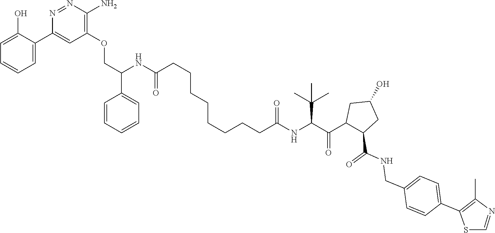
C1=C(O)C(C2=CC(OCC(NC(=O)CCCCCCCCC(NC(C(C3C(C(=O)NCC4=CC=C(C5=C(C)N=CS5)C=C4)CC(O)C3)=O)C(C)(C)C)=O)C3=CC=CC=C3)=C(N)N=N2)=CC=C1
